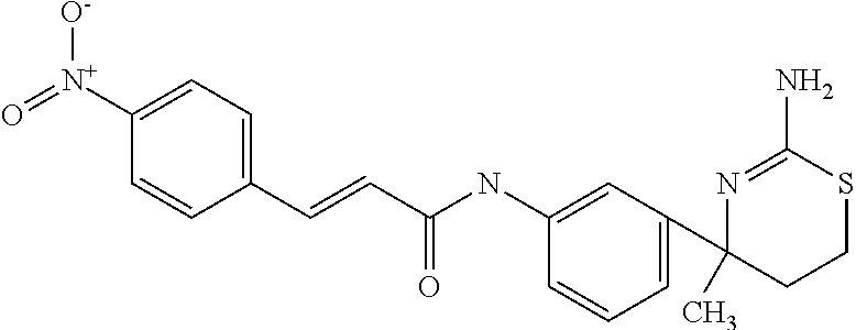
C1([N+](=O)[O-])=CC=C(C=CC(NC2=CC(C3(C)N=C(N)SCC3)=CC=C2)=O)C=C1
